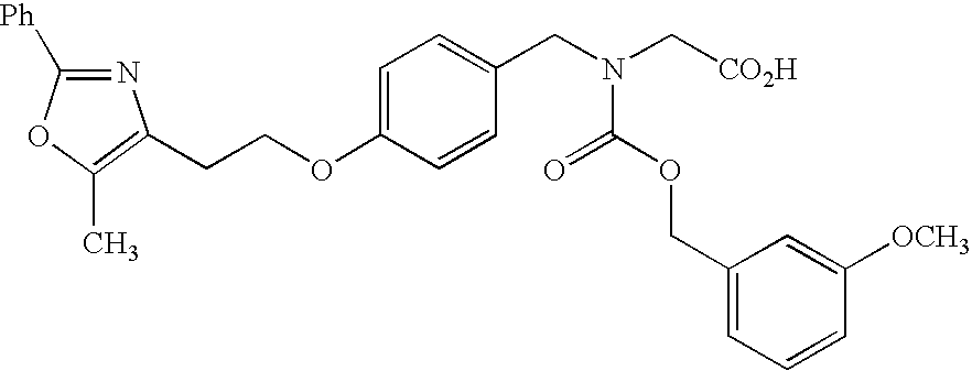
C1([Ph])=NC(CCOC2=CC=C(CN(C[CO2H])C(OCC3=CC=CC([OCH3])=C3)=O)C=C2)=C(C)O1
